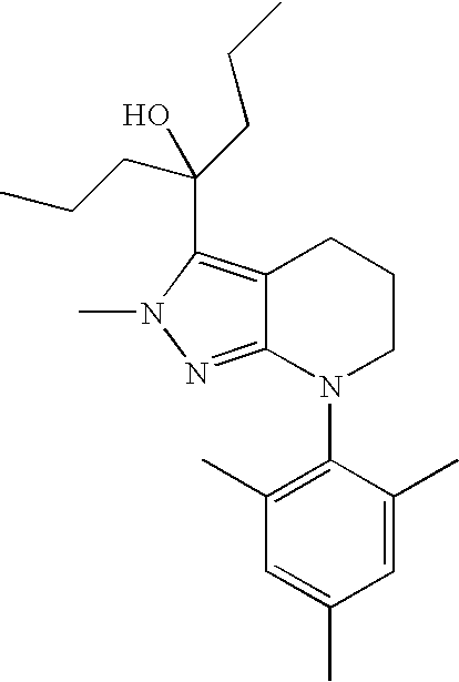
C12=NN(C)C(C(O)(CCC)CCC)=C1CCCN2C1=C(C)C=C(C)C=C1C
